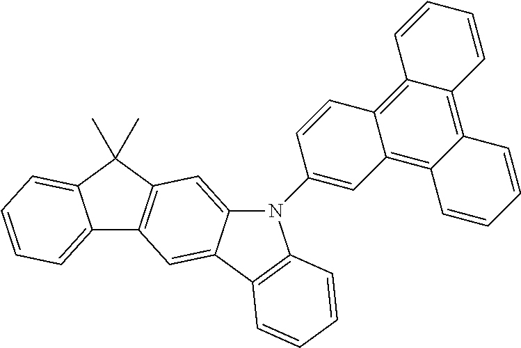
C12=CC=CC=C1C(C)(C)C1=C2C=C2C(=C1)N(C1=CC3=C4C(=C5C(=C3C=C1)C=CC=C5)C=CC=C4)C1=C2C=CC=C1
